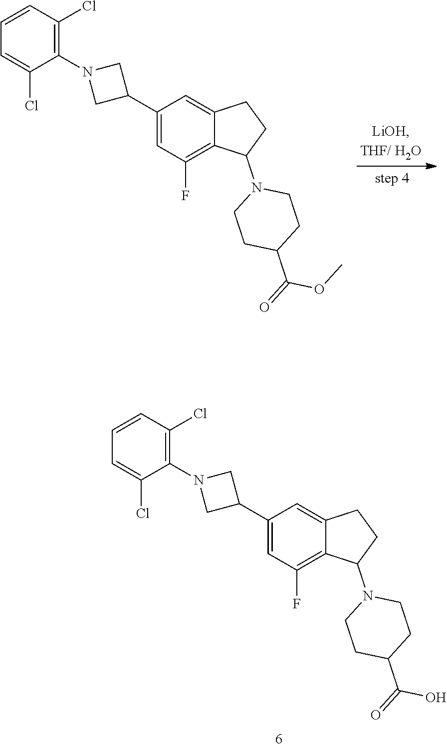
C1(C2CN(C3=C(Cl)C=CC=C3Cl)C2)=CC(F)=C2C(=C1)CCC2N1CCC(C(=O)O)CC1.C1(C2CN(C3=C(Cl)C=CC=C3Cl)C2)=CC(F)=C2C(=C1)CCC2N1CCC(C(=O)OC)CC1
